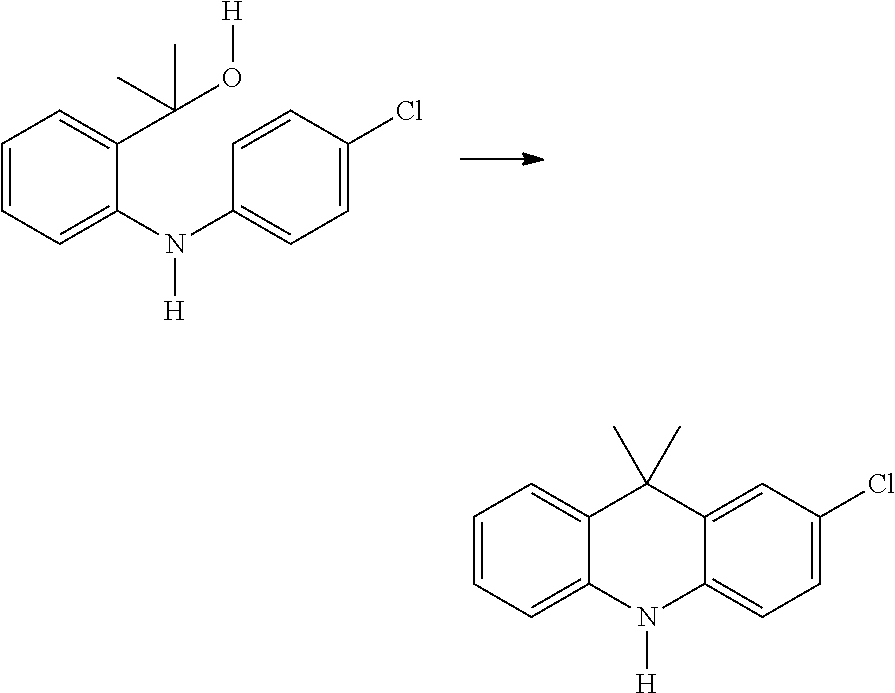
C1=CC=C(N(C2=CC=C(Cl)C=C2)[H])C(C(O[H])(C)C)=C1.C1=CC=C2C(=C1)C(C)(C)C1=CC(Cl)=CC=C1N2[H]
